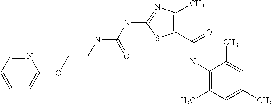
C1(C(=O)NC2=C(C)C=C(C)C=C2C)=C(C)N=C(NC(NCCOC2=CC=CC=N2)=O)S1
